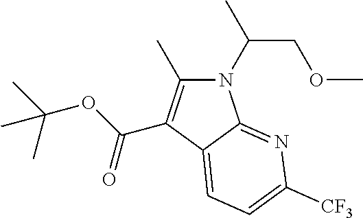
N1(C(COC)C)C(C)=C(C(OC(C)(C)C)=O)C2=CC=C([CF3])N=C12
